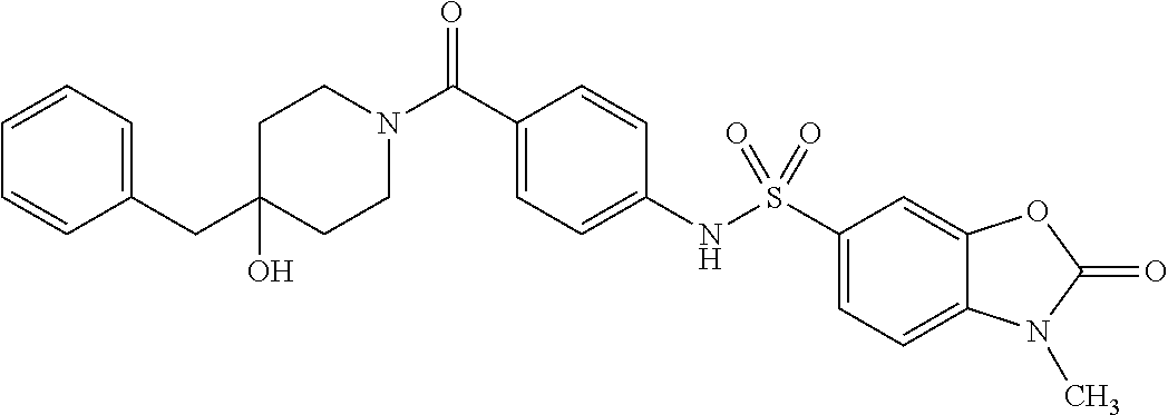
C1CN(C(C2=CC=C(NS(C3=CC=C4C(=C3)OC(=O)N4C)(=O)=O)C=C2)=O)CCC1(O)CC1=CC=CC=C1
